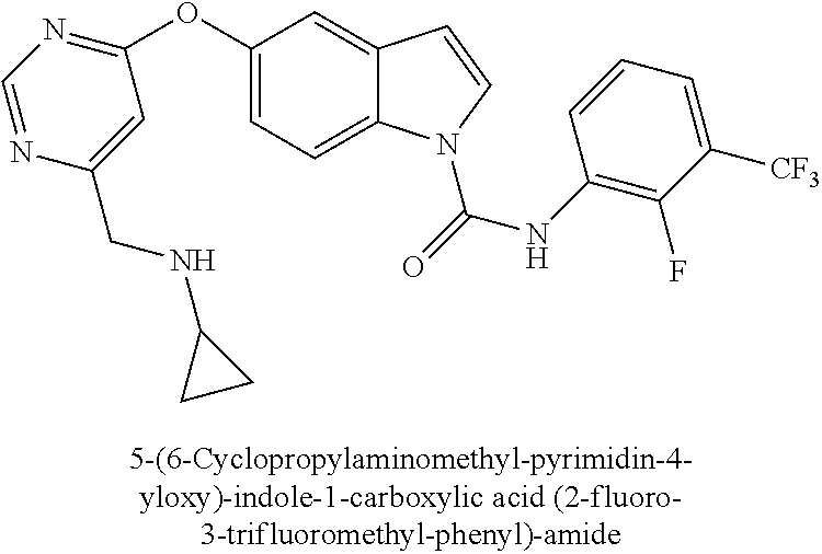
C1(OC2=NC=NC(CNC3CC3)=C2)=CC=C2C(=C1)C=CN2C(NC1=C(F)C([CF3])=CC=C1)=O
